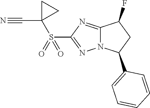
C12=NC(S(=O)(=O)C3(C#N)CC3)=NN1C(C1=CC=CC=C1)CC2F
